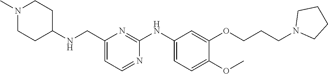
C1(CNC2CCN(C)CC2)=CC=NC(NC2=CC=C(OC)C(OCCCN3CCCC3)=C2)=N1
